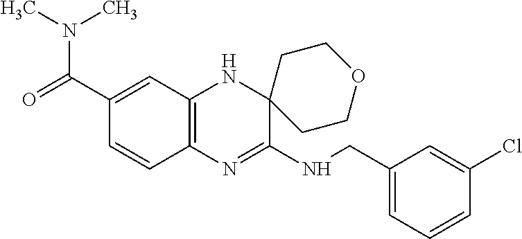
C1(C(=O)N(C)C)=CC2=C(C=C1)N=C(NCC1=CC=CC(Cl)=C1)C1(N2)CCOCC1
